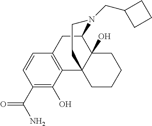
C1(C(N)=O)=C(O)C2=C(C=C1)CC1C3(O)C2(CCCC3)CCN1CC1CCC1
